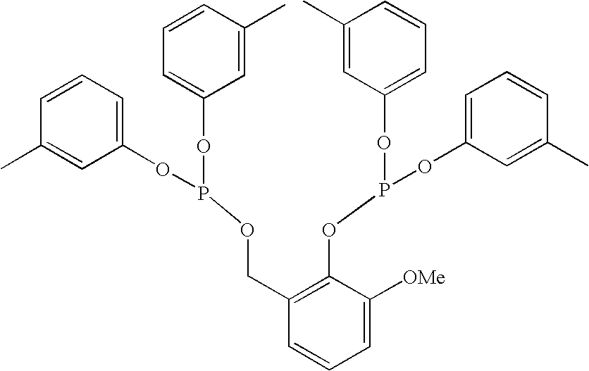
C1=CC(C)=CC(OP(OC2=CC=CC(C)=C2)OCC2=C(OP(OC3=CC=CC(C)=C3)OC3=CC=CC(C)=C3)C([OMe])=CC=C2)=C1
